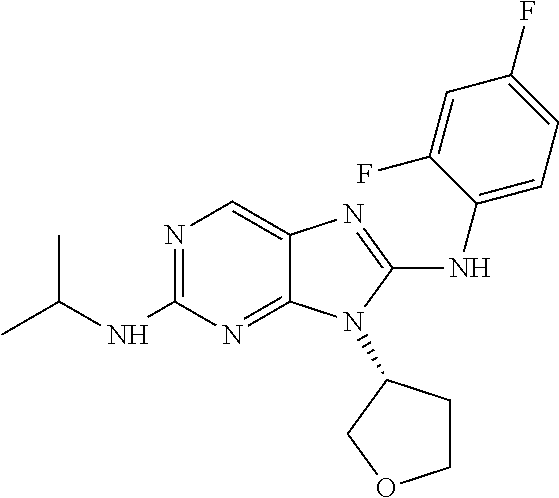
C(NC1=NC=C2C(=N1)N(C1CCOC1)C(NC1=CC=C(F)C=C1F)=N2)(C)C
